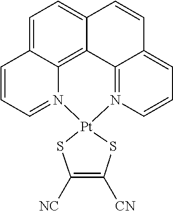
C1=C2C3=C4C(=C1)C=CC1=CC=CN(=C41)[Pt]1(N3=CC=C2)SC([NC])=C([CN])S1
